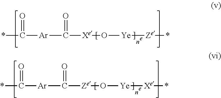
*C([Ar]C([Xe]O[Ye][Ze]*)=O)=O.*C([Ar]C([Ze]O[Ye][Xe]*)=O)=O
